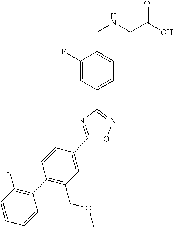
C1(F)=CC(C2=NOC(C3=CC(COC)=C(C4=C(F)C=CC=C4)C=C3)=N2)=CC=C1CNCC(O)=O
